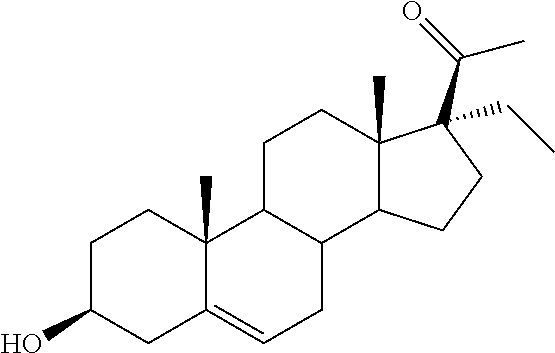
C1C2=CCC3C(C2(C)CCC1O)CCC1(C)C3CCC1(C(=O)C)CC
